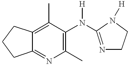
C1(C)=C2C(=NC(C)=C1N(C1=NCCN1[H])[H])CCC2
